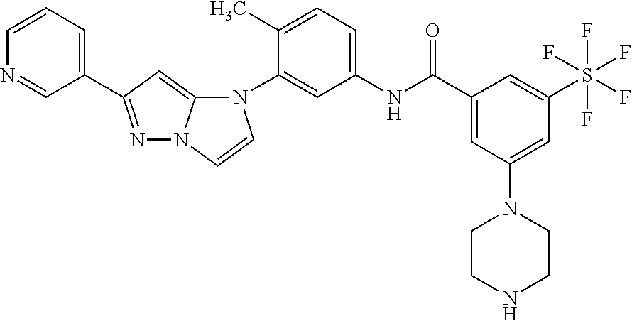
N1=C(C2=CC=CN=C2)C=C2N1C=CN2C1=CC(NC(C2=CC(N3CCNCC3)=CC(S(F)(F)(F)(F)F)=C2)=O)=CC=C1C
